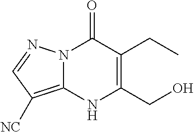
N12C(=C([NC])C=N1)NC(CO)=C(CC)C2=O
